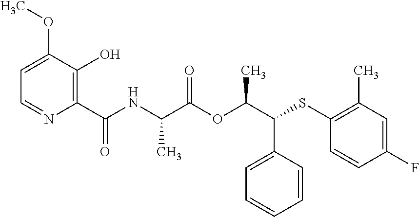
C1(C(NC(C(OC(C(SC2=C(C)C=C(F)C=C2)C2=CC=CC=C2)C)=O)C)=O)=C(O)C(OC)=CC=N1
